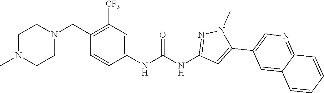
N1(C)CCN(CC2=C([CF3])C=C(NC(NC3=NN(C)C(C4=CN=C5C(=C4)C=CC=C5)=C3)=O)C=C2)CC1
